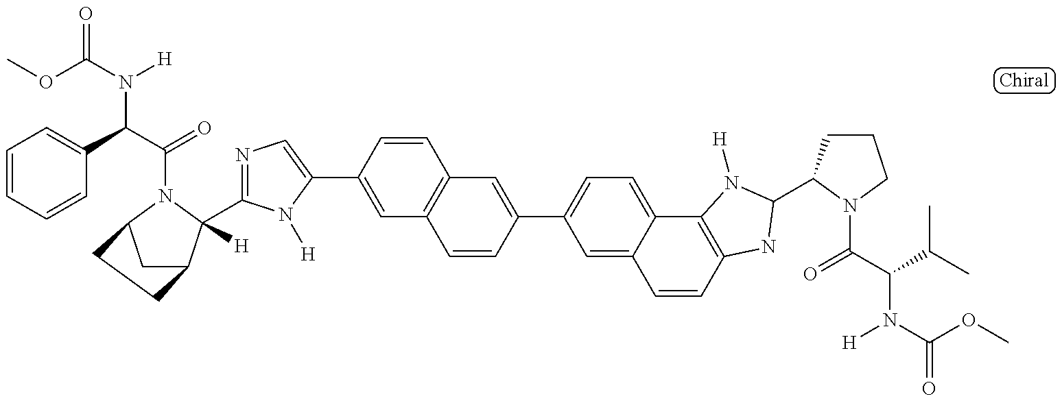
N1=C(C2([H])C3CC(N2C(=O)C(N([H])C(=O)OC)C2=CC=CC=C2)CC3)N([H])C(C2=CC3=C(C=C2)C=C(C2=CC=C4C(=C2)C=CC2=C4N([H])C(C4CCCN4C(=O)C(N([H])C(=O)OC)C(C)C)N2)C=C3)=C1
